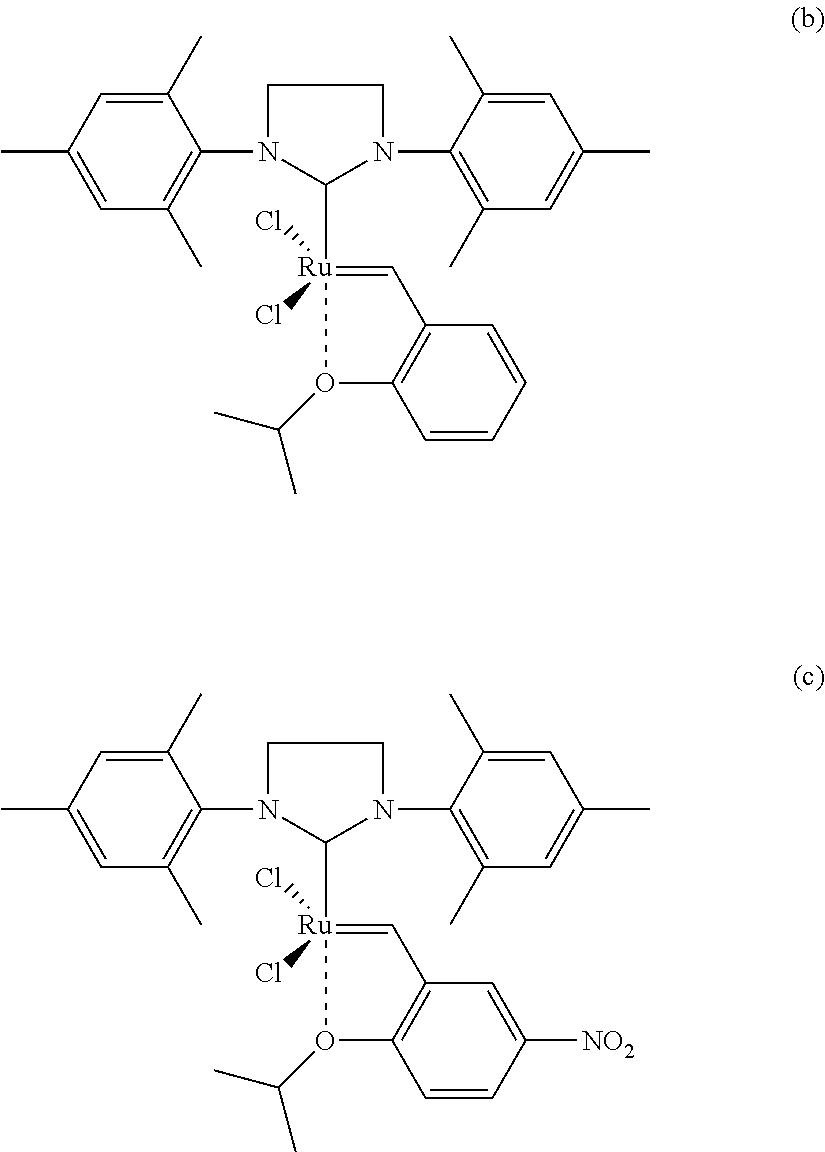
C1(C)=CC(C)=CC(C)=C1N1C([Ru]2(Cl)(Cl)=CC3=C(C=CC=C3)O2C(C)C)N(C2=C(C)C=C(C)C=C2C)CC1.C1(C)=CC(C)=CC(C)=C1N1C([Ru]2(Cl)(Cl)=CC3=C(C=CC([NO2])=C3)O2C(C)C)N(C2=C(C)C=C(C)C=C2C)CC1
